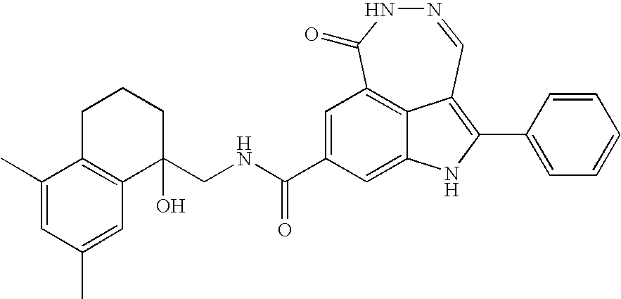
C12=CC(C(NCC3(O)CCCC4=C3C=C(C)C=C4C)=O)=CC3=C1C(=C(C1=CC=CC=C1)N2)C=NNC3=O
